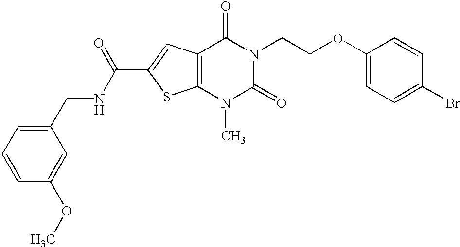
C1=CC=C(CNC(=O)C2=CC3=C(S2)N(C)C(=O)N(CCOC2=CC=C(Br)C=C2)C3=O)C=C1OC
